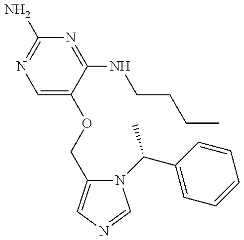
N1(C(C)C2=CC=CC=C2)C(COC2=CN=C(N)N=C2NCCCC)=CN=C1
